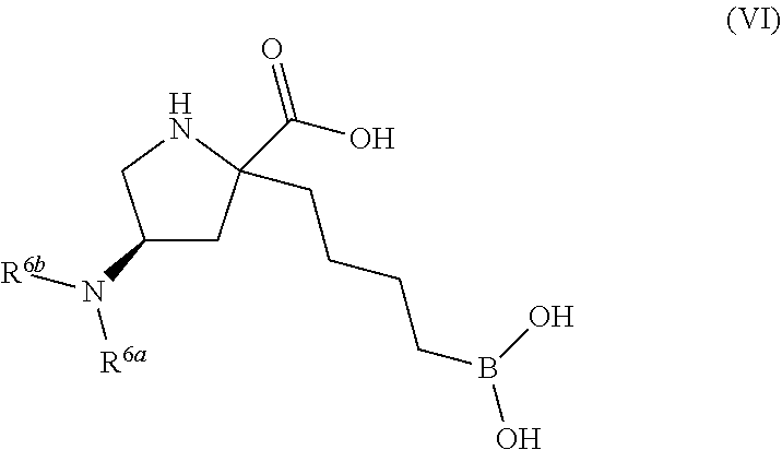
C1(N([R6a])[R6b])CC(C(O)=O)(CCCCB(O)O)NC1
